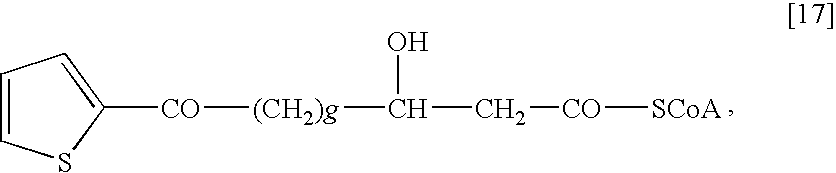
[(CH2)g](C(C[CO][SCoA])O)[CO]C1=CC=CS1
